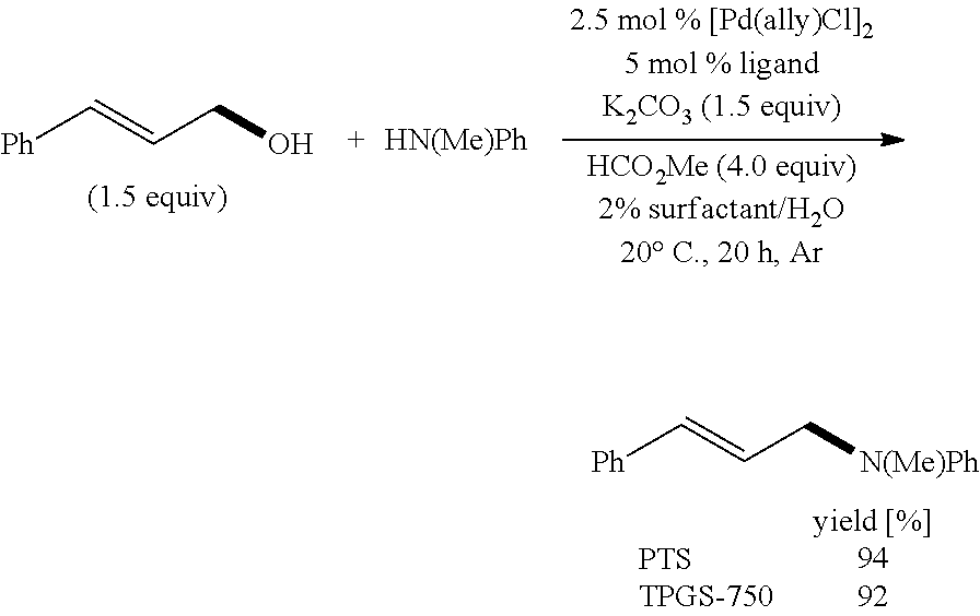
[Ph]C=CCO.[HN(Me)Ph].[Ph]C=CC[N(Me)Ph]
